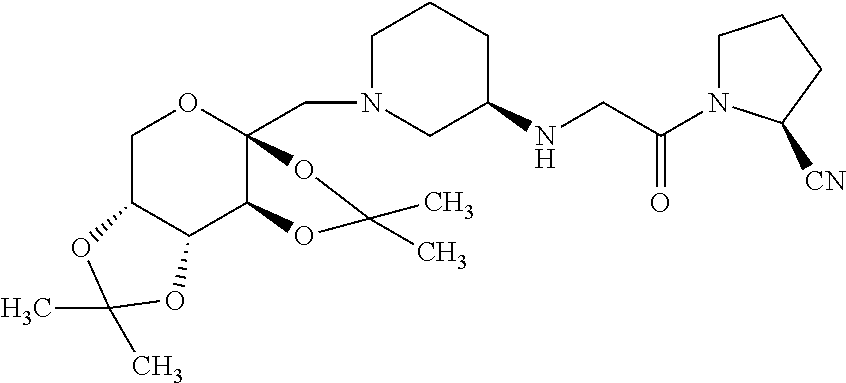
C1C2C(C3C(CN4CC(NCC(N5CCCC5[CN])=O)CCC4)(O1)OC(C)(C)O3)OC(C)(C)O2
